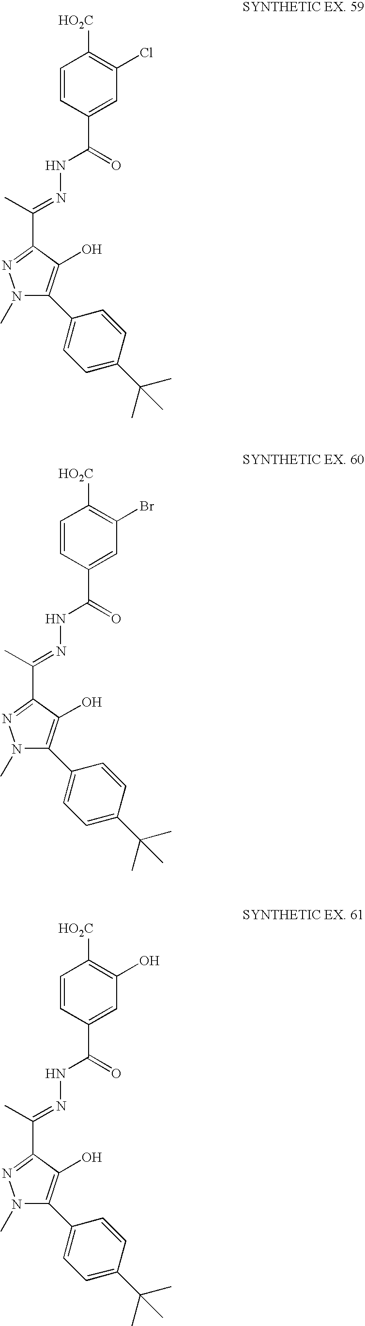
C1([HO2C])=C(Cl)C=C(C(NN=C(C)C2=NN(C)C(C3=CC=C(C(C)(C)C)C=C3)=C2O)=O)C=C1.C1([HO2C])=C(Br)C=C(C(NN=C(C)C2=NN(C)C(C3=CC=C(C(C)(C)C)C=C3)=C2O)=O)C=C1.C1([HO2C])=C(O)C=C(C(NN=C(C)C2=NN(C)C(C3=CC=C(C(C)(C)C)C=C3)=C2O)=O)C=C1
